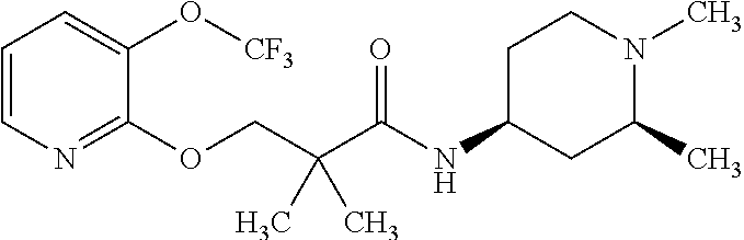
C1=CN=C(OCC(C(NC2CC(C)N(C)CC2)=O)(C)C)C(O[CF3])=C1
